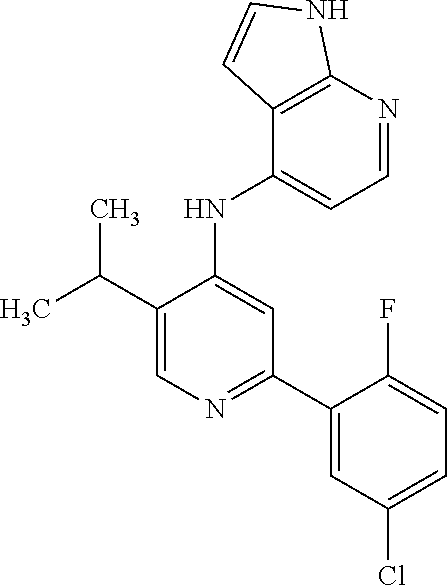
C1(NC2=CC(C3=CC(Cl)=CC=C3F)=NC=C2C(C)C)=CC=NC2=C1C=CN2
